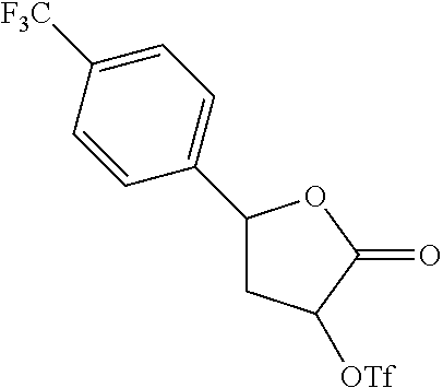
C1(C2=CC=C([F3C])C=C2)CC([OTf])C(=O)O1
